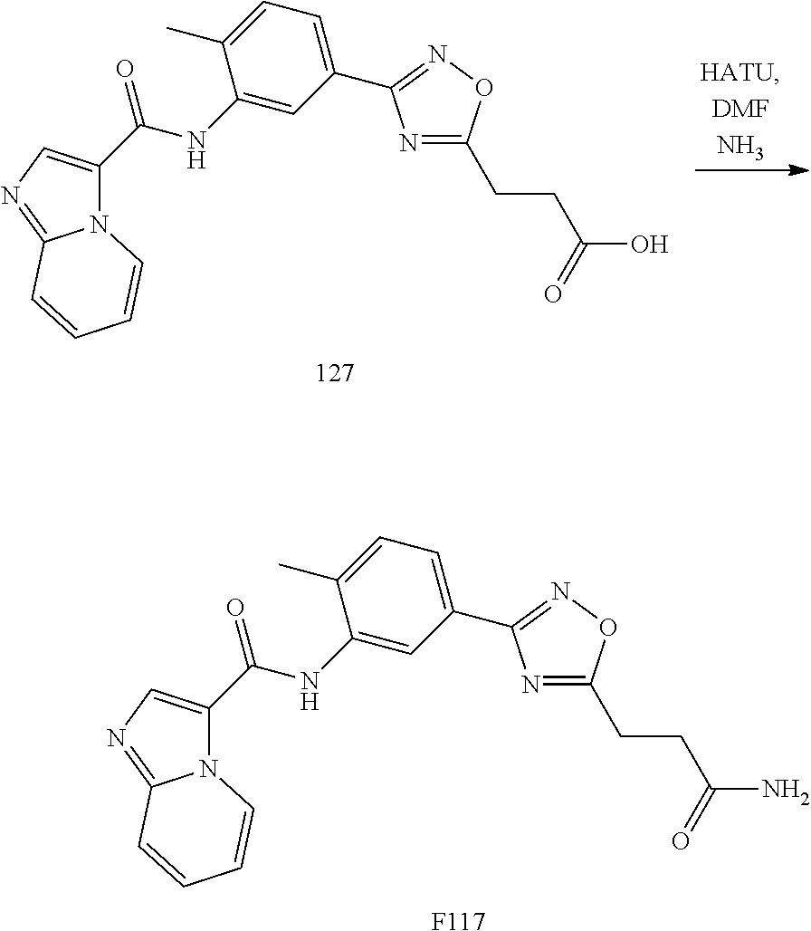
N12C(=NC=C1C(NC1=CC(C3=NOC(CCC(O)=O)=N3)=CC=C1C)=O)C=CC=C2.N12C(=NC=C1C(NC1=CC(C3=NOC(CCC(N)=O)=N3)=CC=C1C)=O)C=CC=C2.[F117]
